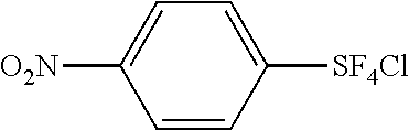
C1=CC([SF4Cl])=CC=C1[O2N]
